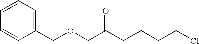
C1(COCC(CCCCCl)=O)=CC=CC=C1
